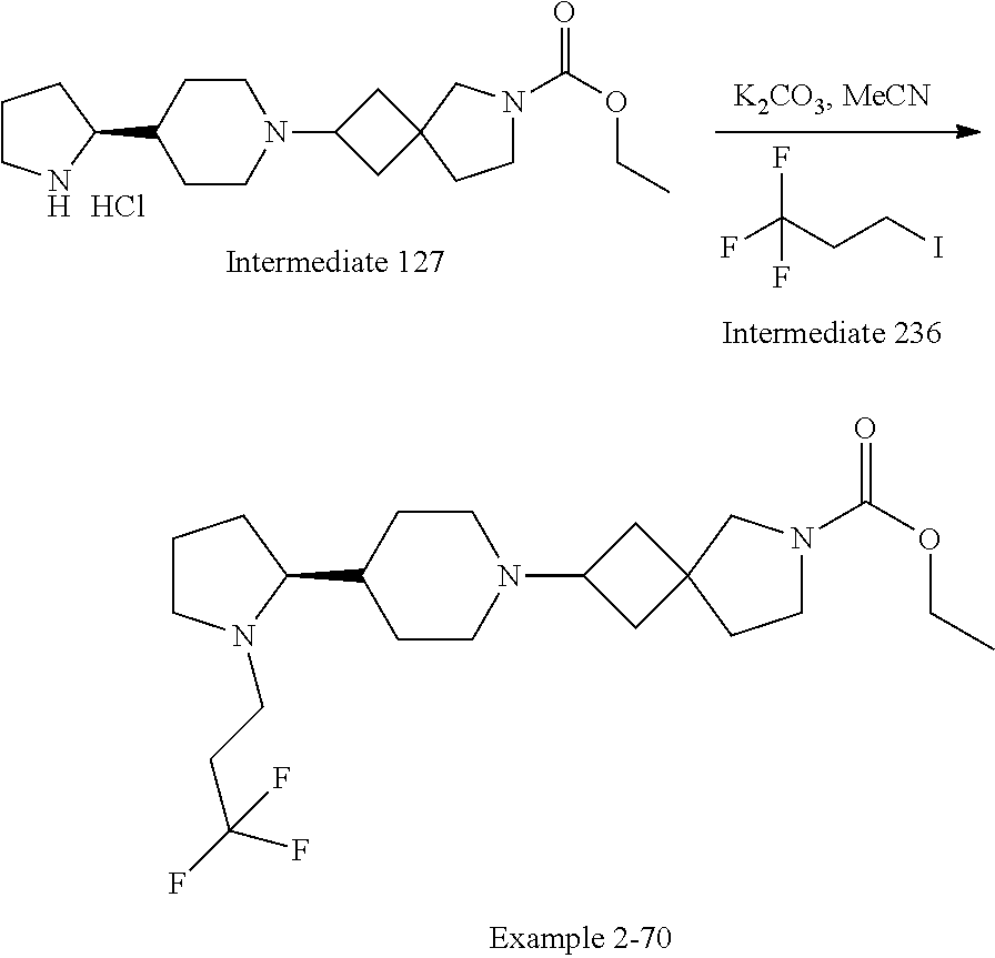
C1CN(C2CC3(C2)CCN(C(=O)OCC)C3)CCC1C1CCCN1.Cl.FC(CCI)(F)F.C1CN(C2CC3(C2)CCN(C(=O)OCC)C3)CCC1C1CCCN1CCC(F)(F)F
